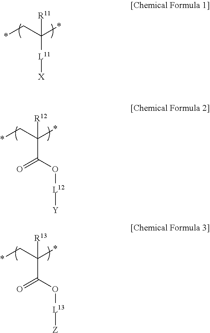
*CC(*)([L11][X])[R11].*CC(*)(C(O[L12][Y])=O)[R12].*CC(*)(C(O[L13][Z])=O)[R13]
